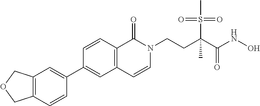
C1=CC2=C(C=C1C1=CC3=C(COC3)C=C1)C=CN(CCC(S(C)(=O)=O)(C(=O)NO)C)C2=O
